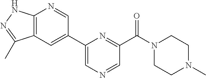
C1=C(C2=CC3=C(N=C2)NN=C3C)N=C(C(N2CCN(C)CC2)=O)C=N1
